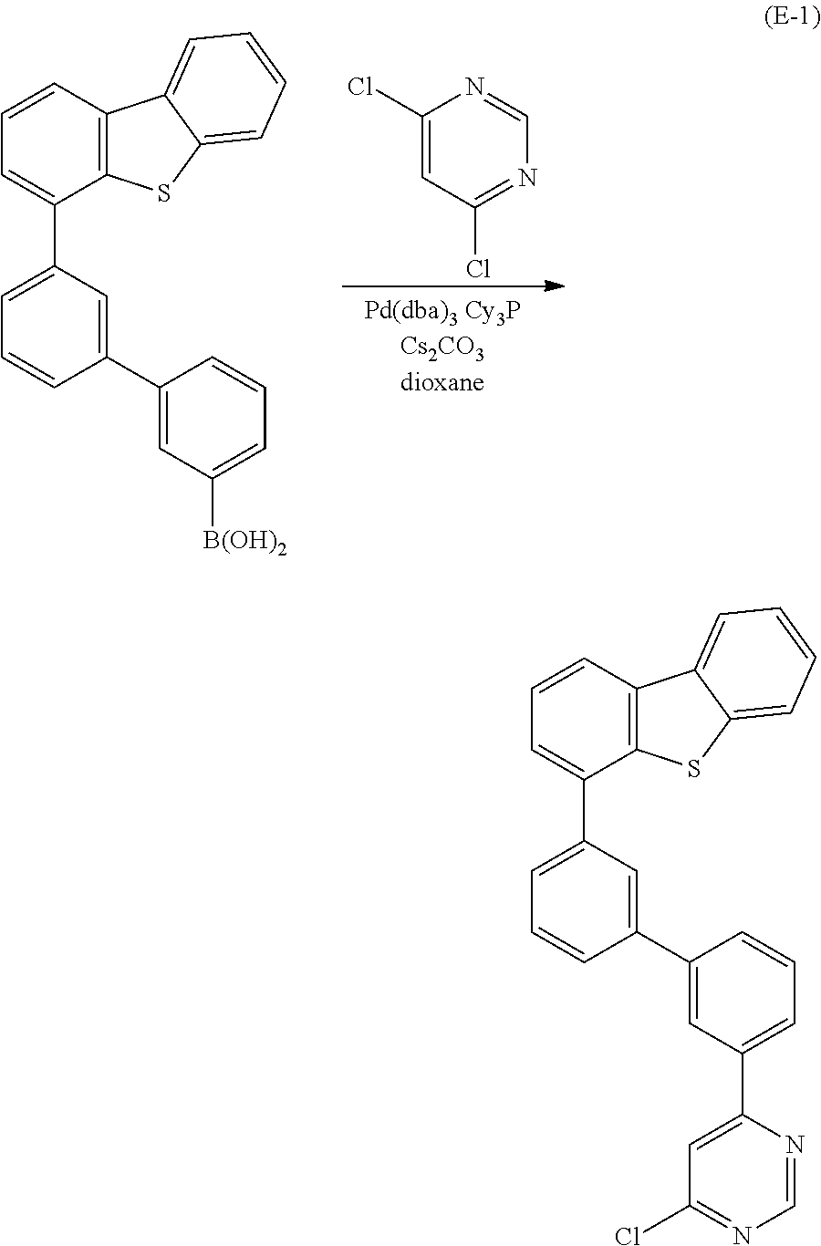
ClC1=NC=NC(C2=CC=CC(C3=CC(C4=CC=CC5=C4SC4=CC=CC=C54)=CC=C3)=C2)=C1.[B(OH)2]C1=CC=CC(C2=CC(C3=CC=CC4=C3SC3=CC=CC=C43)=CC=C2)=C1.C1(Cl)=CC(Cl)=NC=N1
